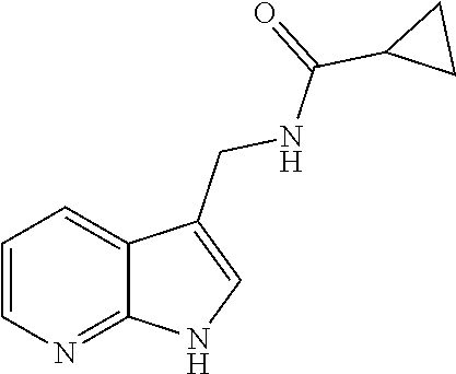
C1=CN=C2C(=C1)C(CNC(C1CC1)=O)=CN2
